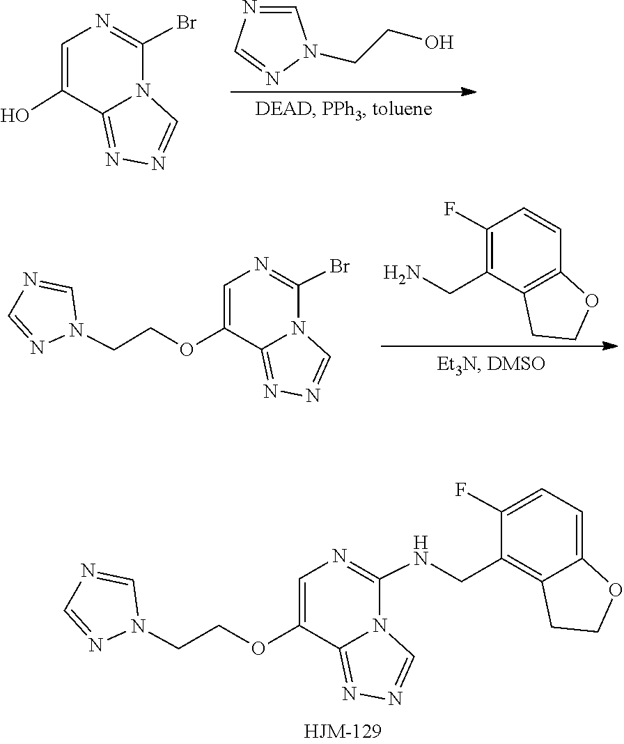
C1=NN(CCOC2=CN=C(NCC3=C4C(=CC=C3F)OCC4)N3C2=NN=C3)C=N1.C1=NC=NN1CCO.C1(Br)=NC=C(O)C2=NN=CN12.C1=CC2=C(C(CN)=C1F)CCO2.C1=NN(CCOC2=CN=C(Br)N3C2=NN=C3)C=N1
